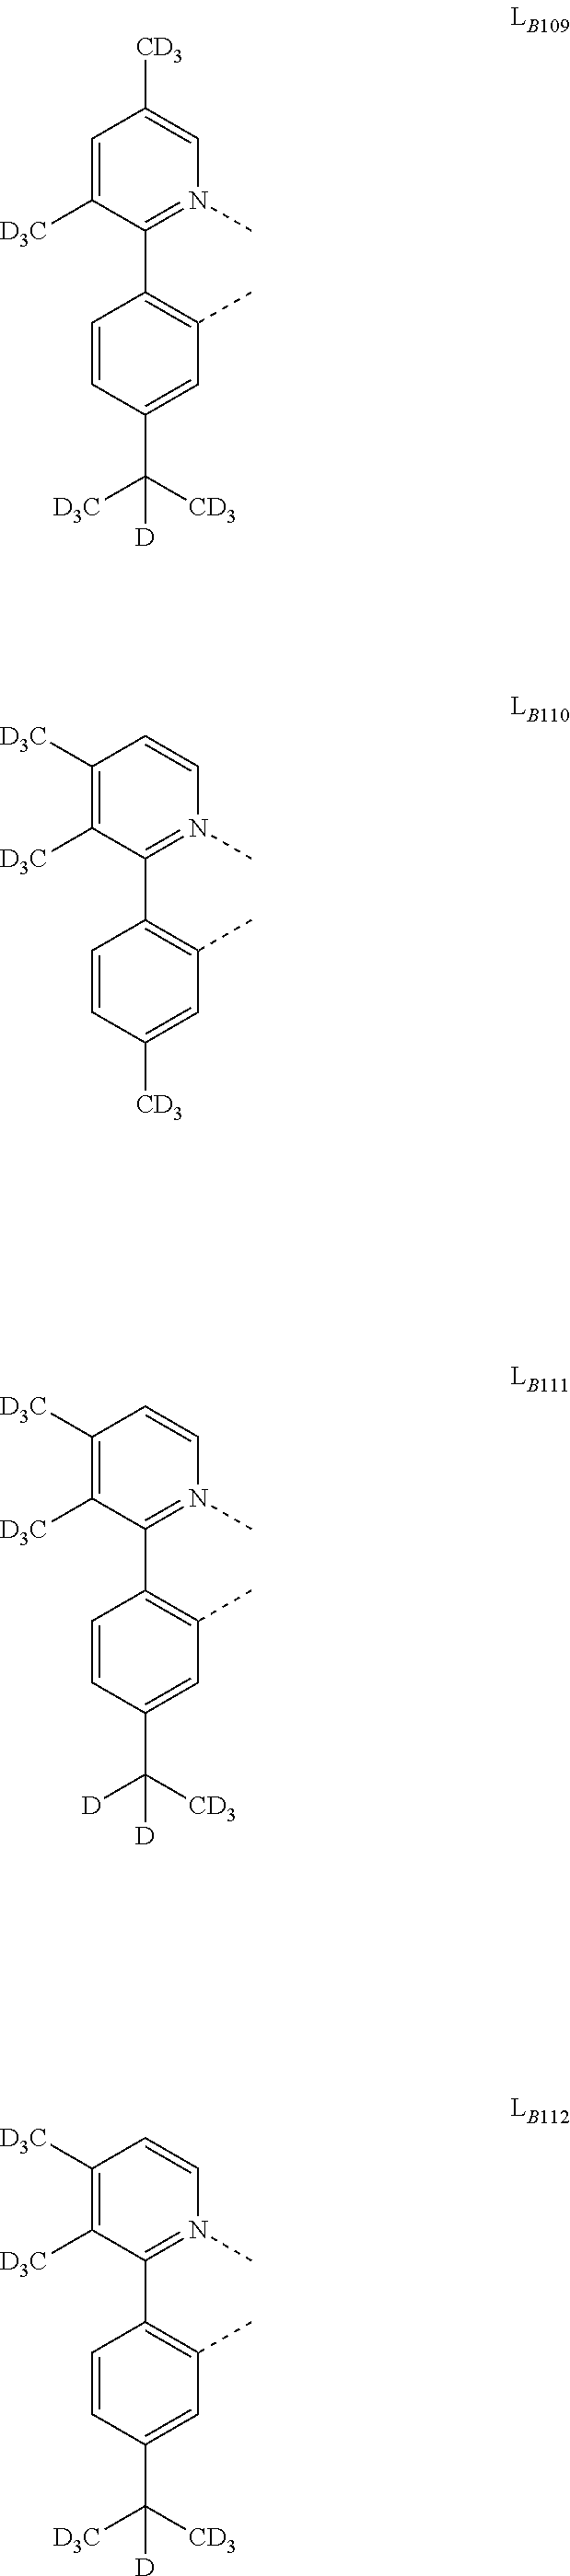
C1([D3C])=C([D3C])C(C2=C(C)C=C(C([D3C])([CD3])[D])C=C2)=N(C)C=C1.C1=C([D3C])C(C2=C(C)C=C(C([D3C])([CD3])[D])C=C2)=N(C)C=C1[CD3].C1([D3C])=C([D3C])C(C2=C(C)C=C([CD3])C=C2)=N(C)C=C1.C1([D3C])=C([D3C])C(C2=C(C)C=C(C([D])([CD3])[D])C=C2)=N(C)C=C1
